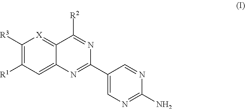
C1([R3])=C([R1])C=C2C(=[X]1)C([R2])=NC(C1=CN=C(N)N=C1)=N2
